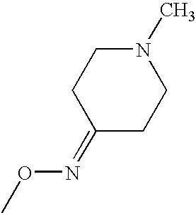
CON=C1CCN(C)CC1
